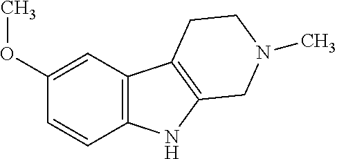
COC1=CC2=C(C=C1)NC1=C2CCN(C)C1
